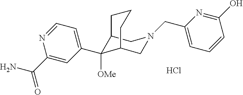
C1(C(N)=O)=CC(C2([OMe])C3CN(CC4=CC=CC(O)=N4)CC2CCC3)=CC=N1.Cl
